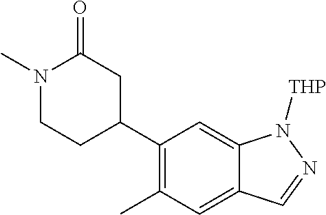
C1(C2CC(=O)N(C)CC2)=C(C)C=C2C(=C1)N([THP])N=C2
